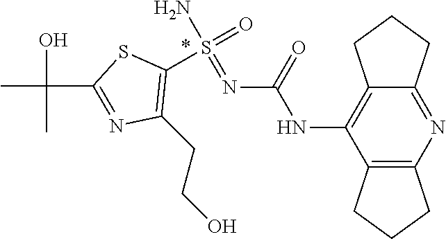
N(C(NC1=C2CCCC2=NC2=C1CCC2)=O)=S(=O)(N)C1=C(CCO)N=C(C(C)(O)C)S1
